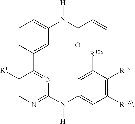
C1([R12b])=C([R13])C([R12a])=CC(N(C2=NC=C([R1])C(C3=CC(N([H])C(=O)C=C)=CC=C3)=N2)[H])=C1
